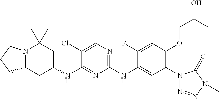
N12C(CC(NC3=NC(NC4=CC(N5N=NN(C)C5=O)=C(OCC(O)C)C=C4F)=NC=C3Cl)CC1(C)C)CCC2
